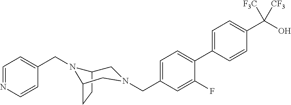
C1=C(C2=CC=C(CN3CC4CCC(N4CC4=CC=NC=C4)C3)C=C2F)C=CC(C(O)([F3C])[CF3])=C1
